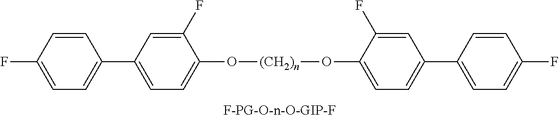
C1=C(C2=CC=C(F)C=C2)C=C(F)C(O[(CH2)n]OC2=CC=C(C3=CC=C(F)C=C3)C=C2F)=C1
